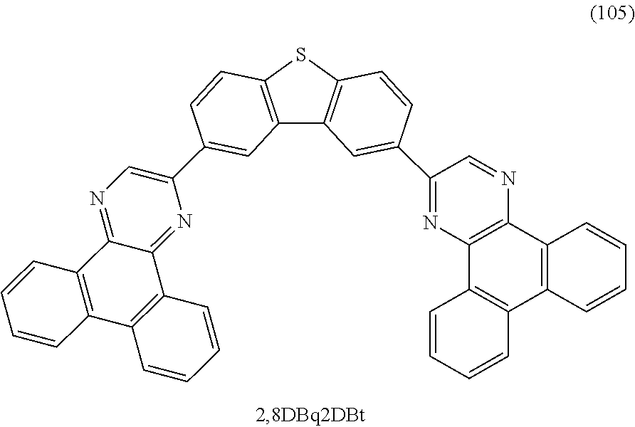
C12=C(SC3=C1C=C(C1=NC4=C(N=C1)C1=C(C5=C4C=CC=C5)C=CC=C1)C=C3)C=CC(C1=CN=C3C(=N1)C1=C(C4=C3C=CC=C4)C=CC=C1)=C2
